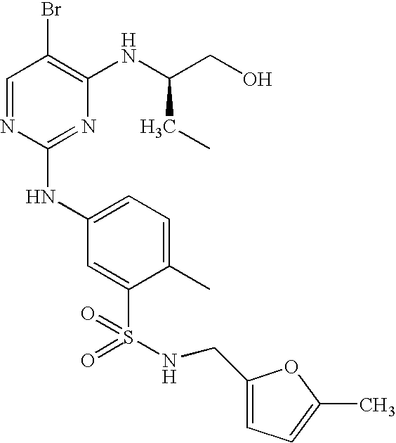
C1=NC(NC2=CC=C(C)C(S(=O)(=O)NCC3=CC=C(C)O3)=C2)=NC(NC(CO)CC)=C1Br
